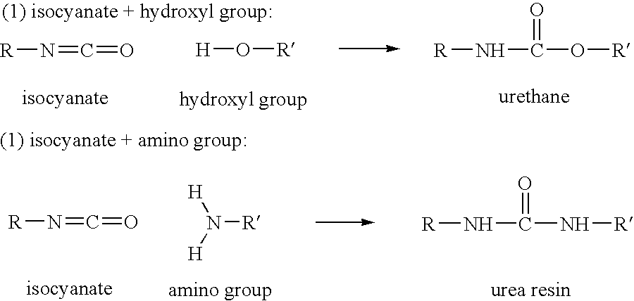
[R]N=C=O.[H]O[R].N([R])C(=O)O[R].N([R])=C=O.N([R])([H])[H].[R]NC(=O)N[R]
